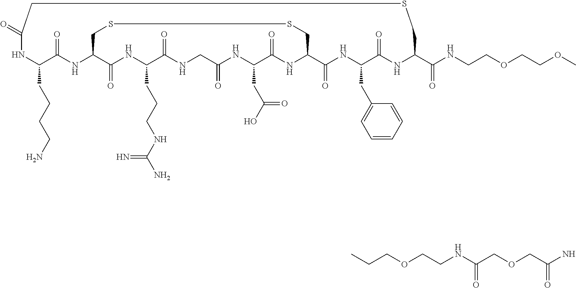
C1(CCCCN)C(=O)NC2C(=O)NC(CCCNC(N)=N)C(=O)NCC(=O)NC(CC(O)=O)C(=O)NC(C(=O)NC(CC3=CC=CC=C3)C(=O)NC(C(NCCOCCOC)=O)CSCC(=O)N1)CSSC2.C(COCCNC(COCC(N)=O)=O)C
